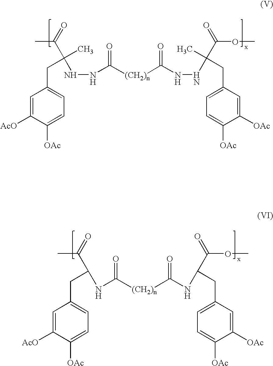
CC(=O)C(C)(CC1=CC=C([OAc])C([AcO])=C1)NNC([(CH2)n]C(NNC(C)(CC1=CC=C([OAc])C([OAc])=C1)C(=O)OC)=O)=O.CC(=O)C(CC1=CC=C([OAc])C([AcO])=C1)NC([(CH2)n]C(NC(CC1=CC=C([OAc])C([OAc])=C1)C(=O)OC)=O)=O
